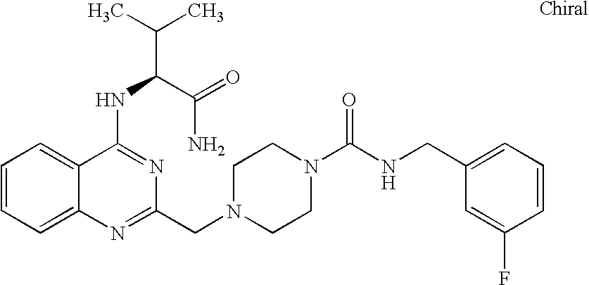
C1=CC=C2C(=C1)C(NC(C(=O)N)C(C)C)=NC(CN1CCN(C(NCC3=CC=CC(F)=C3)=O)CC1)=N2
